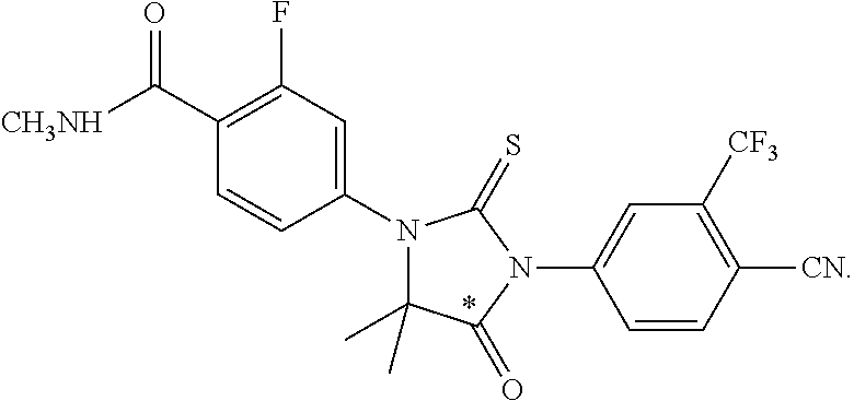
N1(C2=CC(F)=C(C([CH3NH])=O)C=C2)C(C)(C)C(=O)N(C2=CC([CF3])=C([CN])C=C2)C1=S
